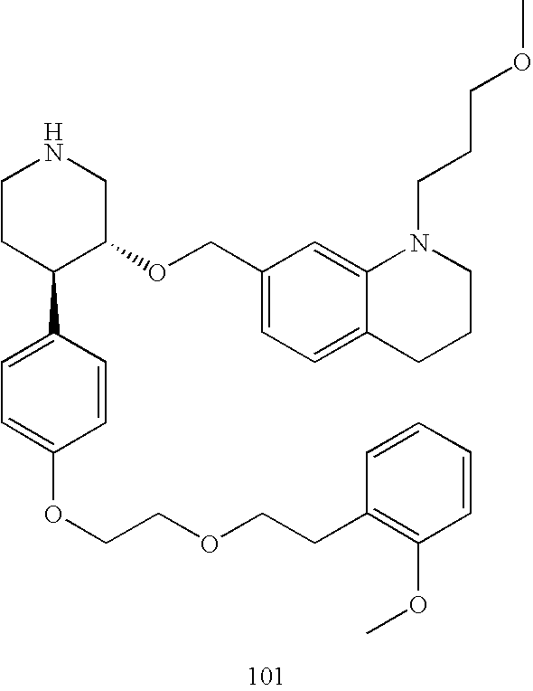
C1CC(C2=CC=C(OCCOCCC3=C(OC)C=CC=C3)C=C2)C(OCC2=CC=C3C(=C2)N(CCCOC)CCC3)CN1
